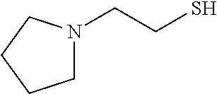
C1N(CCS)CCC1
